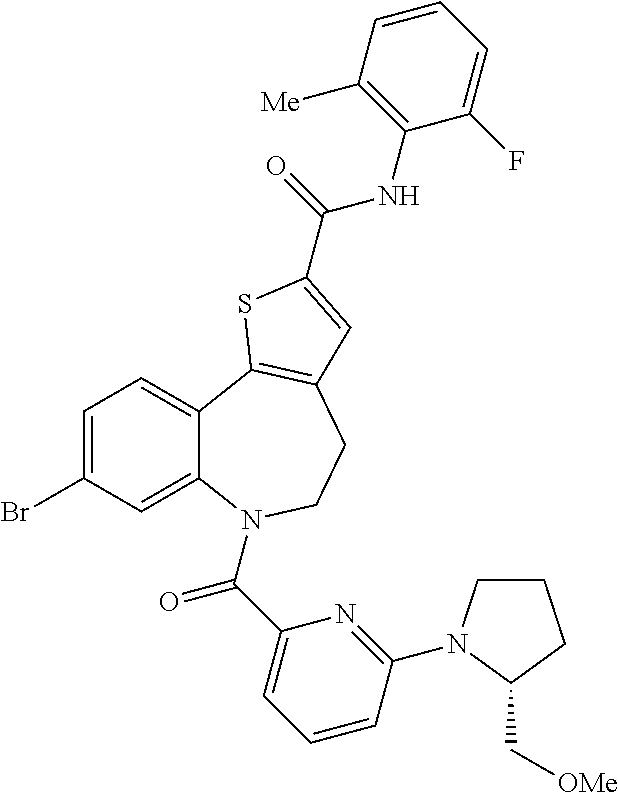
C1=C(Br)C=C2C(=C1)C1=C(CCN2C(C2=CC=CC(N3CCCC3C[OMe])=N2)=O)C=C(C(=O)NC2=C([Me])C=CC=C2F)S1
